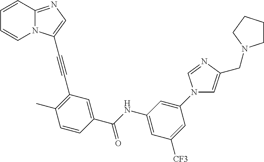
C1=CC2=NC=C(C#CC3=C(C)C=CC(C(NC4=CC([CF3])=CC(N5C=C(CN6CCCC6)N=C5)=C4)=O)=C3)N2C=C1
